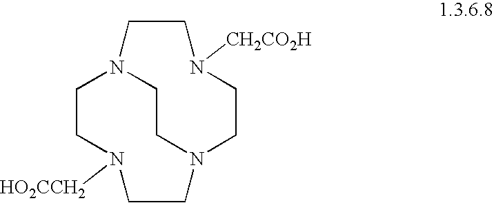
C1CN([HO2CCH2])CCN2CCN1CCN([CH2CO2H])CC2
